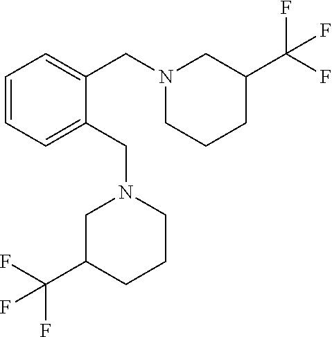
C1=CC=C(CN2CC(C(F)(F)F)CCC2)C(CN2CCCC(C(F)(F)F)C2)=C1
